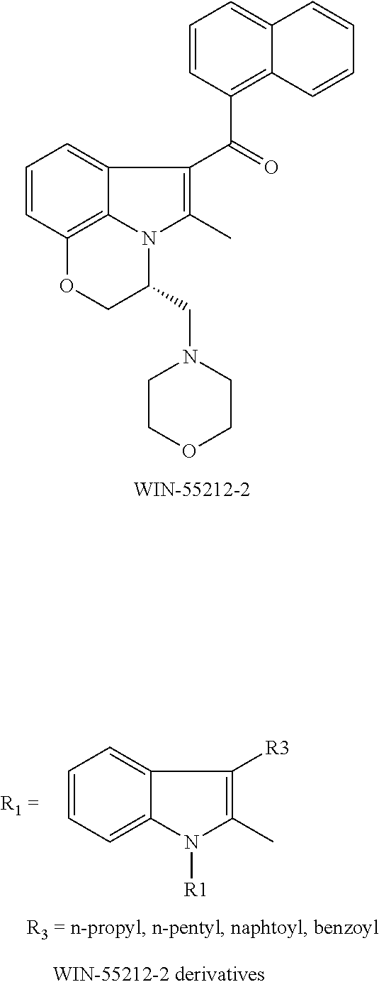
C12=CC=CC3=C1N(C(C)=C2C(=O)C1=C2C(=CC=C1)C=CC=C2)C(CN1CCOCC1)CO3.C12=CC=CC=C1N([R1])C(C)=C2[R3]
